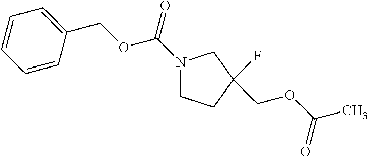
N1(C(=O)OCC2=CC=CC=C2)CCC(COC(C)=O)(F)C1
